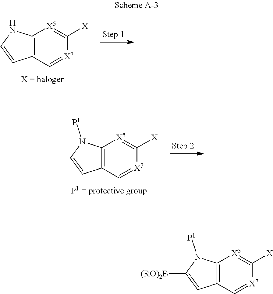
C12=C(C=[X7]C([X])=[X5]1)C=CN2.C12=C(C=[X7]C([X])=[X5]1)C=CN2[P1].C12=C(C=[X7]C([X])=[X5]1)C=C([(RO)2B])N2[P1]
